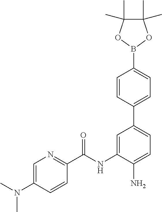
C1=C(N(C)C)C=CC(C(NC2=CC(C3=CC=C(B4OC(C)(C)C(C)(C)O4)C=C3)=CC=C2N)=O)=N1
